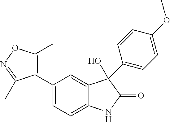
C1(C2=CC=C3C(=C2)C(C2=CC=C(OC)C=C2)(O)C(=O)N3)=C(C)ON=C1C
